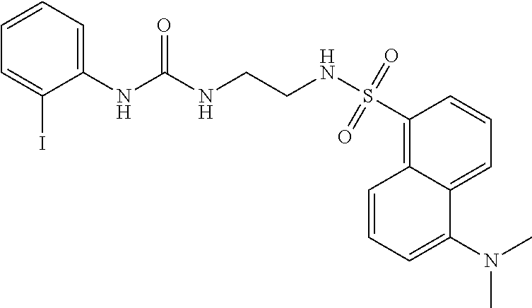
C12=CC=CC(S(NCCNC(NC3=CC=CC=C3I)=O)(=O)=O)=C1C=CC=C2N(C)C
